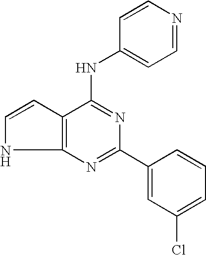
C12=C(C(NC3=CC=NC=C3)=NC(C3=CC(Cl)=CC=C3)=N1)C=CN2
